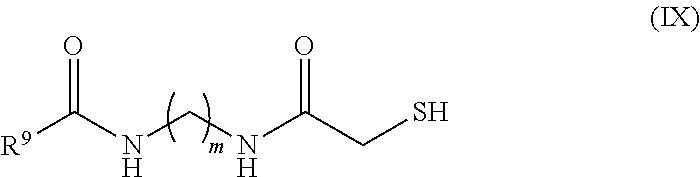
N(CNC(CS)=O)C([R9])=O
